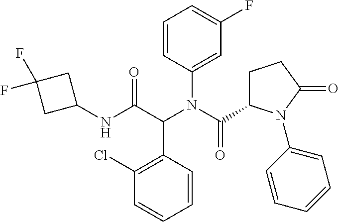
C1=CC(N(C(=O)C2CCC(=O)N2C2=CC=CC=C2)C(C(NC2CC(F)(F)C2)=O)C2=C(Cl)C=CC=C2)=CC(F)=C1
